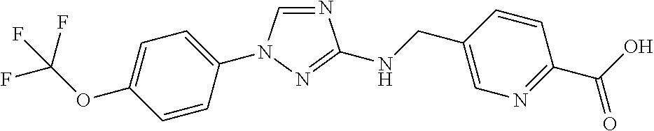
N1=CN(C2=CC=C(OC(F)(F)F)C=C2)N=C1NCC1=CN=C(C(O)=O)C=C1
